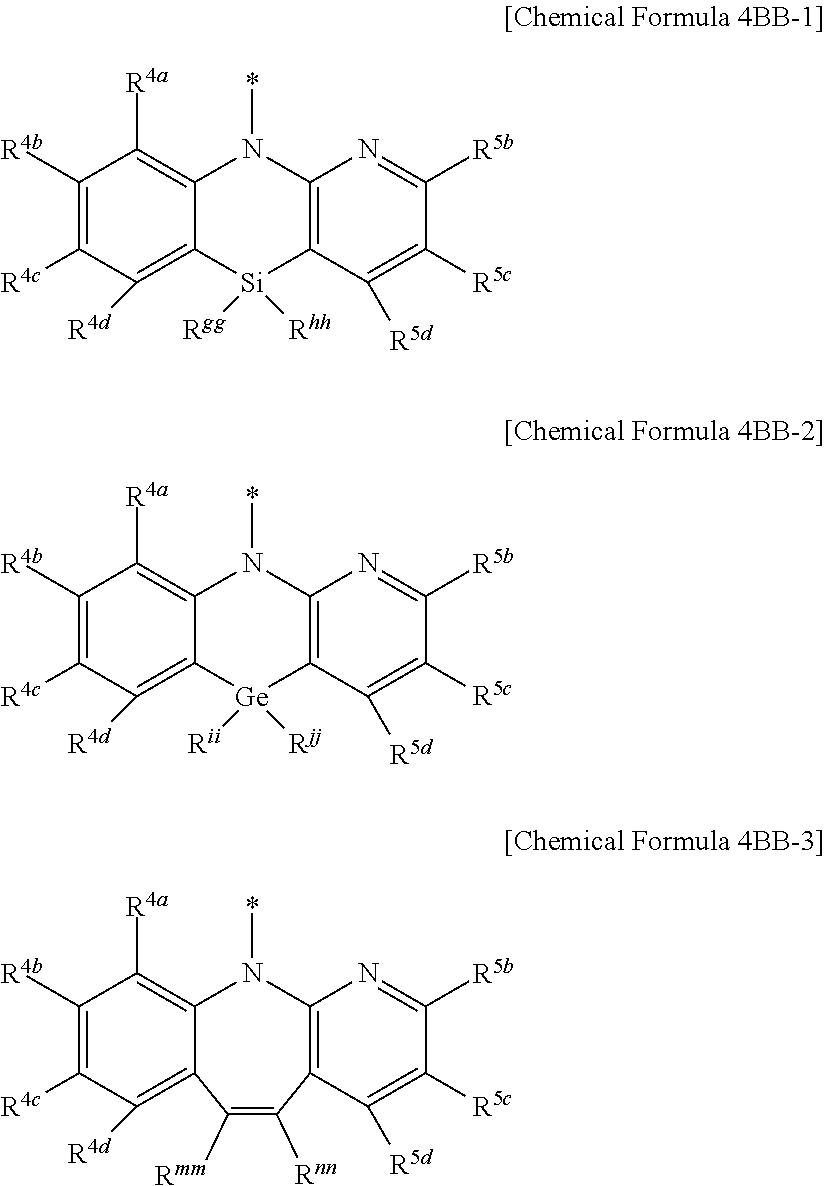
C1([R4b])=C([R4c])C([R4d])=C2C(=C1[R4a])N(*)C1=C([Si]2([Rhh])[Rgg])C([R5d])=C([R5c])C([R5b])=N1.C1([R4b])=C([R4c])C([R4d])=C2C(=C1[R4a])N(*)C1=C([Ge]2([Rjj])[Rii])C([R5d])=C([R5c])C([R5b])=N1.C1([R4b])=C([R4c])C([R4d])=C2C(=C1[R4a])N(*)C1=C(C([R5d])=C([R5c])C([R5b])=N1)C([Rnn])=C2[Rmm]
